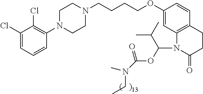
C1(Cl)=CC=CC(N2CCN(CCCCOC3=CC4=C(C=C3)CCC(=O)N4C(OC(=O)N(C)CC)C(C)C)CC2)=C1Cl
